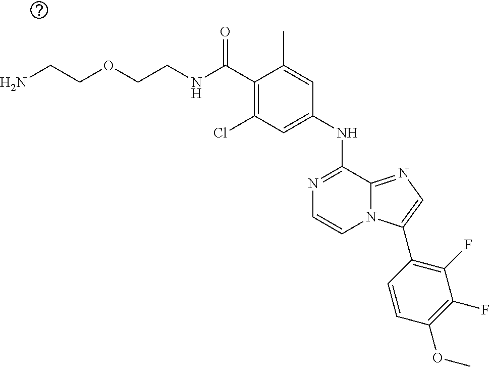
C(C1=C(Cl)C=C(NC2=NC=CN3C2=NC=C3C2=C(F)C(F)=C(OC)C=C2)C=C1C)(=O)NCCOCCN
